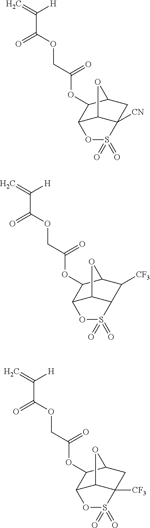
C=C([H])C(OCC(=O)OC1C2C3C([CN])(CC1O3)S(=O)(=O)O2)=O.C=C([H])C(OCC(=O)OC1C2C3C(C([CF3])C1O3)S(=O)(=O)O2)=O.C=C([H])C(OCC(=O)OC1C2C3C([CF3])(CC1O3)S(=O)(=O)O2)=O
